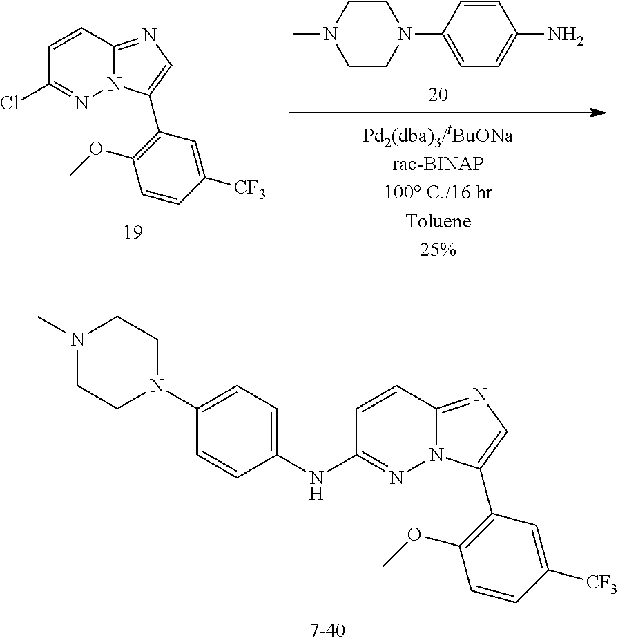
C1=CC2=NC=C(C3=C(OC)C=CC([CF3])=C3)N2N=C1NC1=CC=C(N2CCN(C)CC2)C=C1.C1=CC2=NC=C(C3=C(OC)C=CC([CF3])=C3)N2N=C1Cl.C1(N2CCN(C)CC2)=CC=C(N)C=C1
